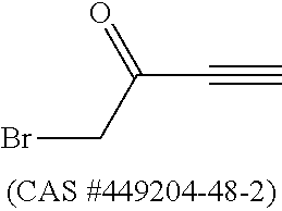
C(C#C)(=O)CBr
